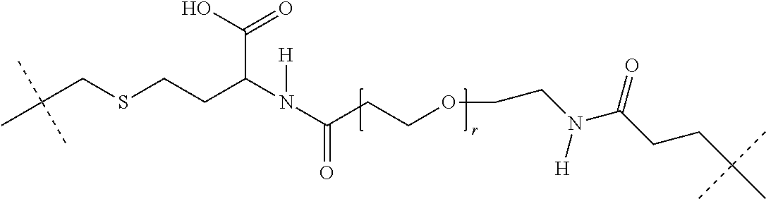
C(CCOCCN(C(CCC(C)(C)C)=O)[H])(=O)N(C(CCSCC(C)(C)C)C(=O)O)[H]
